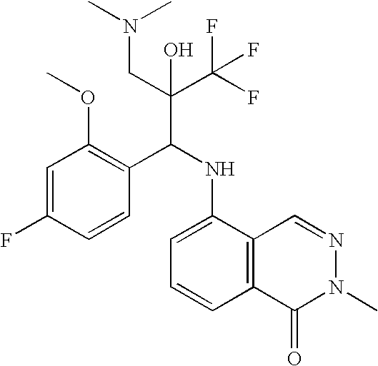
C1=C(F)C=CC(C(NC2=CC=CC3=C2C=NN(C)C3=O)C(C(F)(F)F)(CN(C)C)O)=C1OC
